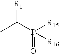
CC([R1])P(=O)([R15])[R16]
